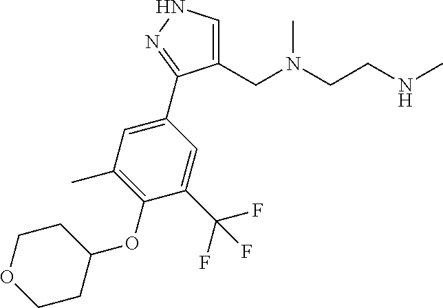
C1(CN(CCNC)C)=CNN=C1C1=CC(C)=C(OC2CCOCC2)C(C(F)(F)F)=C1
